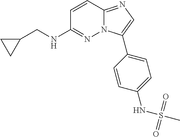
C1(CNC2=NN3C(=NC=C3C3=CC=C(NS(C)(=O)=O)C=C3)C=C2)CC1
